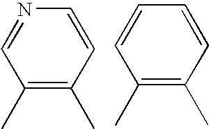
C1=NC=CC(C)=C1C.C1=CC=CC(C)=C1C
